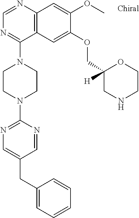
C12=C(N=CN=C1N1CCN(C3=NC=C(CC4=CC=CC=C4)C=N3)CC1)C=C(OC)C(OCC1([H])CNCCO1)=C2
